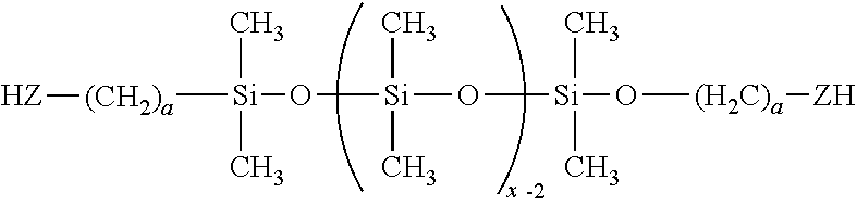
[(CH2)a]([Si](O[Si](C)(C)O[Si](O[(H2C)a][ZH])(C)C)(C)C)[HZ]
